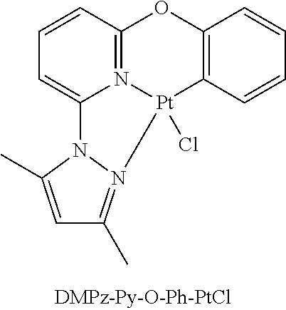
N12=C3C=CC=C1N1C(C)=CC(C)=N1[Pt]2(Cl)C1=C(O3)C=CC=C1
